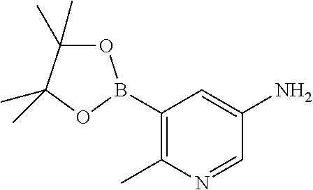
C1(B2OC(C)(C)C(C)(C)O2)=C(C)N=CC(N)=C1
